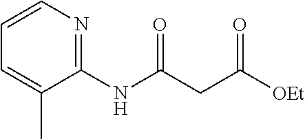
C(C(NC1=NC=CC=C1C)=O)C([OEt])=O
